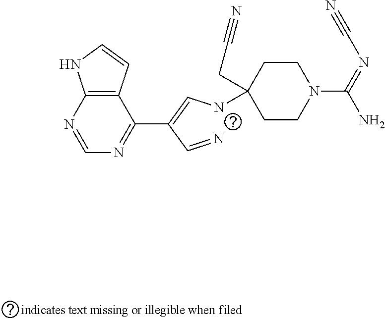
C1=NC2=C(C(C(=CNC3(CC#N)CCN(C(=NC#N)N)CC3)C=N)=N1)C=CN2
